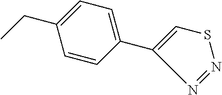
CCC1=CC=C(C2=CSN=N2)C=C1
